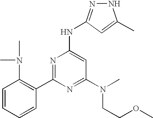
C1=CC=CC(C2=NC(NC3=NNC(C)=C3)=CC(N(CCOC)C)=N2)=C1N(C)C
